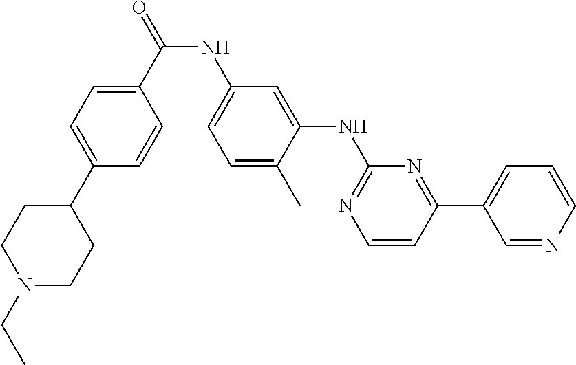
N(C(C1=CC=C(C2CCN(CC)CC2)C=C1)=O)C1=CC=C(C)C(NC2=NC=CC(C3=CC=CN=C3)=N2)=C1
